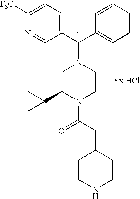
C1=C([F3C])N=CC(C(C2=CC=CC=C2)N2CC(C(C)(C)C)N(C(CC3CCNCC3)=O)CC2)=C1.[ x HCl]
